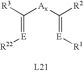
C(=[E][R22])([Ax]C(=[E][R1])[R2])[R3]
